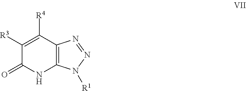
C1([R3])=C([R4])C2=C(NC1=O)N([R1])N=N2
